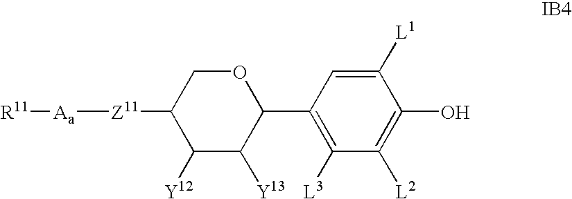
O1CC([Z11][Aa][R11])C([Y12])C([Y13])C1C1=C([L3])C([L2])=C(O)C([L1])=C1
